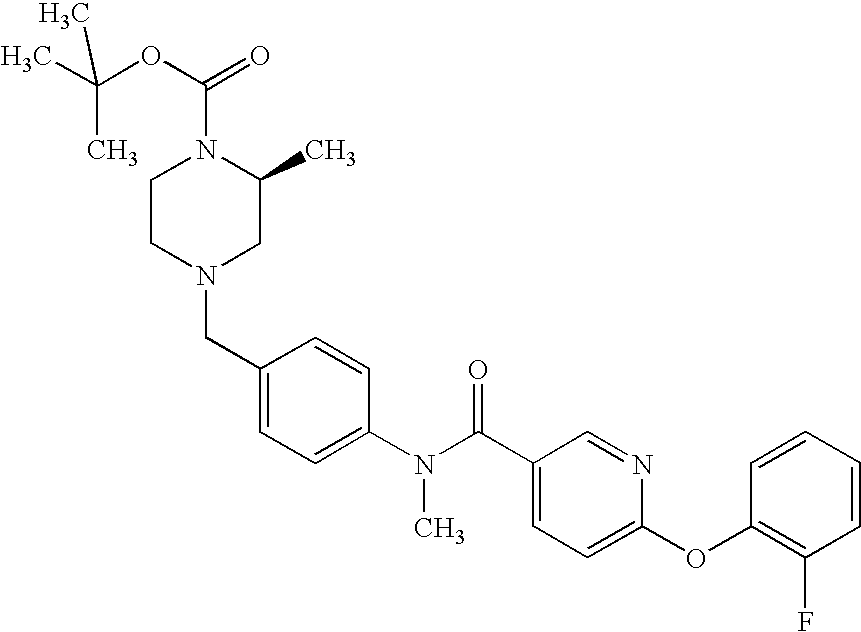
C1(CN2CC(C)N(C(OC(C)(C)C)=O)CC2)=CC=C(N(C(C2=CC=C(OC3=C(F)C=CC=C3)N=C2)=O)C)C=C1
